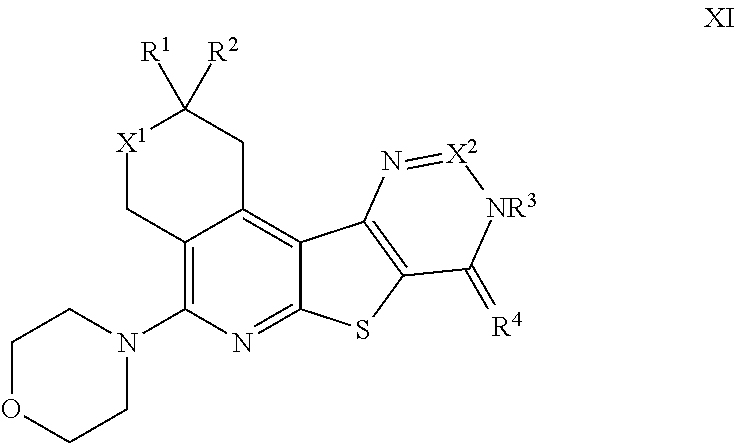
C12=C(N3CCOCC3)N=C3C(=C1CC([R1])([R2])[X1]C2)C1=C(S3)C(=[R4])[NR3][X2]=N1
